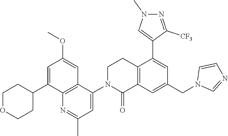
C1C(C2=CC(OC)=CC3=C2N=C(C)C=C3N2C(=O)C3=C(CC2)C(C2=CN(C)N=C2[CF3])=CC(CN2C=NC=C2)=C3)CCOC1
